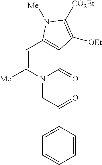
N1(CC(C2=CC=CC=C2)=O)C(=O)C2=C(C=C1[Me])N([Me])C([CO2Et])=C2[OEt]
